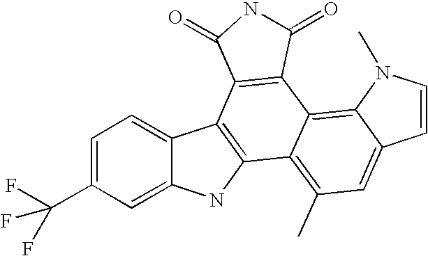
C1=C(C(F)(F)F)C=C2C(=C1)C1=C(N2)C2=C(C)C=C3C(=C2C2=C1C(=O)NC2=O)N(C)C=C3
